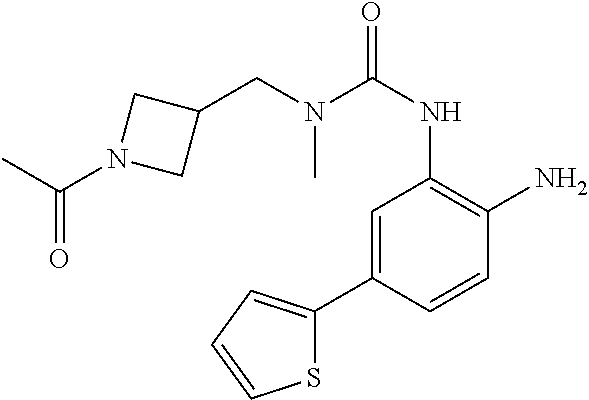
C1=C(C2=CC=CS2)C=CC(N)=C1NC(=O)N(C)CC1CN(C(C)=O)C1
